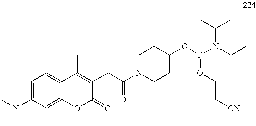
C1=C(N(C)C)C=C2C(=C1)C(C)=C(CC(N1CCC(OP(N(C(C)C)C(C)C)OCC[CN])CC1)=O)C(=O)O2
